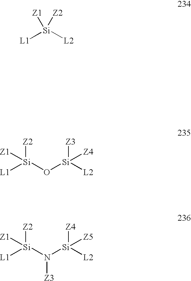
[L1][Si]([L2])([Z1])[Z2].[L1][Si](O[Si]([L2])([Z4])[Z3])([Z2])[Z1].[L1][Si](N([Si]([L2])([Z5])[Z4])[Z3])([Z2])[Z1]
